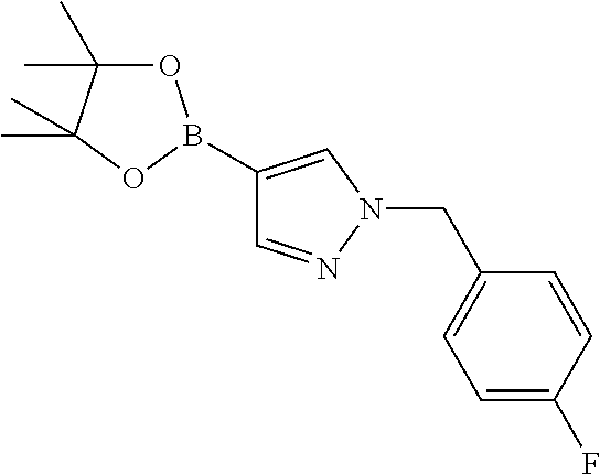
C1(B2OC(C)(C)C(C)(C)O2)=CN(CC2=CC=C(F)C=C2)N=C1
